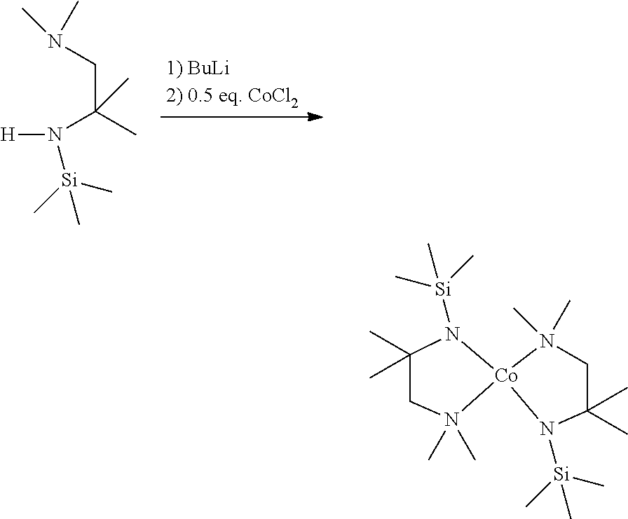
[H]N([Si](C)(C)C)C(C)(CN(C)C)C.C1(C)(C)CN(C)(C)[Co]2(N1[Si](C)(C)C)N(C)(C)CC(C)(C)N2[Si](C)(C)C
